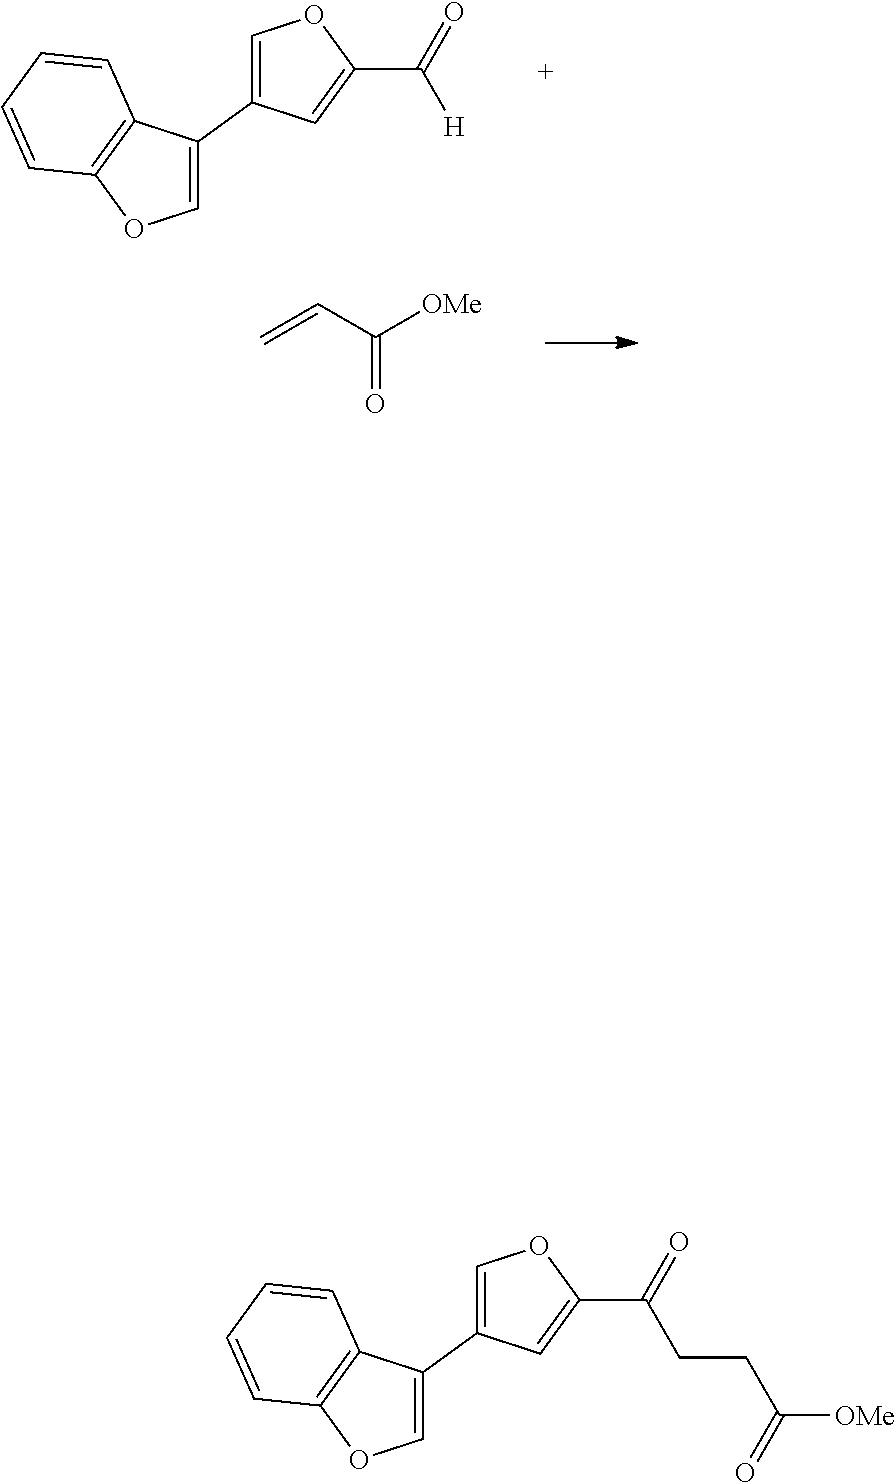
C1=C(C2=COC3=C2C=CC=C3)C=C(C(=O)[H])O1.C(=O)(C=C)[OMe].C1=C(C2=COC3=C2C=CC=C3)C=C(C(=O)CCC([OMe])=O)O1
